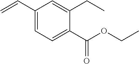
C1(C(=O)OCC)=CC=C(C=C)C=C1CC
